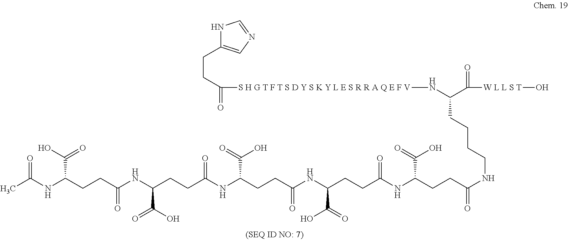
N1C(CCC(=O)[S H G T F T S D Y S K Y L E S R R A Q E F V]NC(C([W L L S T]O)=O)CCCCNC(=O)CCC(NC(CCC(NC(CCC(NC(CCC(NC(CCC(NC(C)=O)C(=O)O)=O)C(O)=O)=O)C(=O)O)=O)C(=O)O)=O)C(=O)O)=CN=C1
